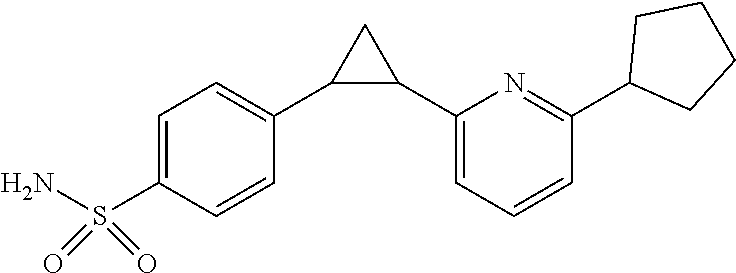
C1=C(S(N)(=O)=O)C=CC(C2C(C3=CC=CC(C4CCCC4)=N3)C2)=C1
